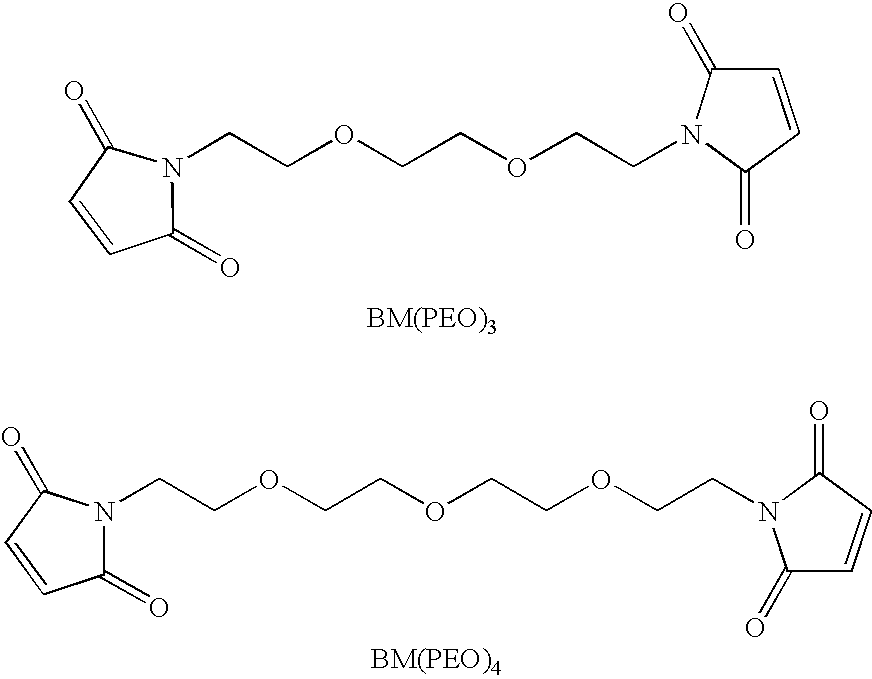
C(COCCOCCN1C(=O)C=CC1=O)N1C(=O)C=CC1=O.N1(CCOCCOCCOCCN2C(=O)C=CC2=O)C(=O)C=CC1=O
